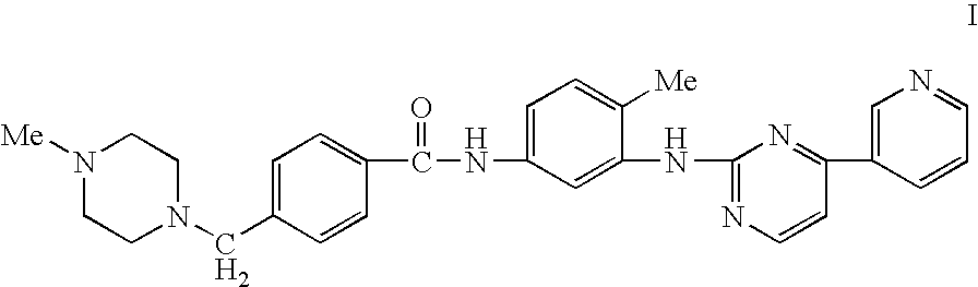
N1([Me])CCN(CC2=CC=C(C(NC3=CC=C([Me])C(NC4=NC=CC(C5=CN=CC=C5)=N4)=C3)=O)C=C2)CC1
